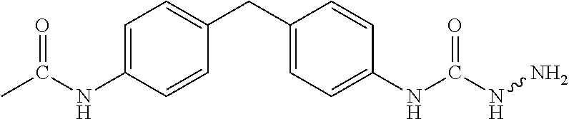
CC(NC1=CC=C(CC2=CC=C(NC(=O)NN)C=C2)C=C1)=O
